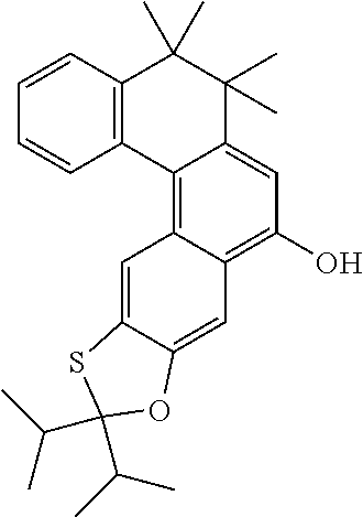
C1=CC2=C(C=C1)C1=C3C(=C(O)C=C1C(C)(C)C2(C)C)C=C1C(=C3)SC(C(C)C)(C(C)C)O1
